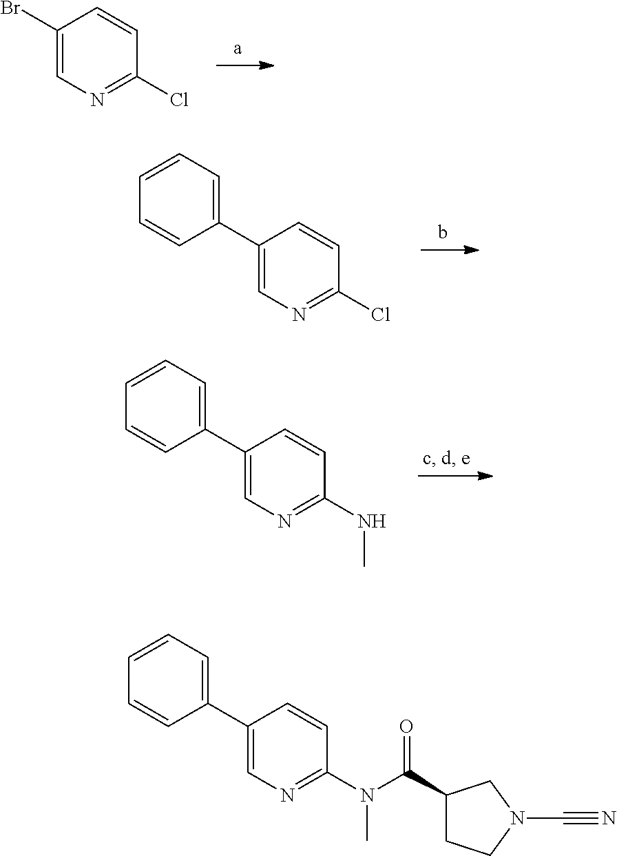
C1(Br)=CN=C(Cl)C=C1.C1(C2=CC=CC=C2)=CN=C(Cl)C=C1.C1(C2=CC=CC=C2)=CN=C(NC)C=C1.C1(C2=CC=CC=C2)=CN=C(N(C)C(C2CCN(C#N)C2)=O)C=C1
